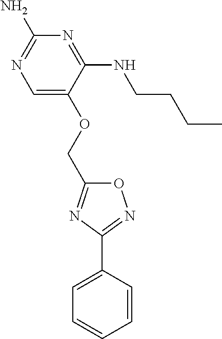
C1(N)=NC=C(OCC2=NC(C3=CC=CC=C3)=NO2)C(NCCCC)=N1
